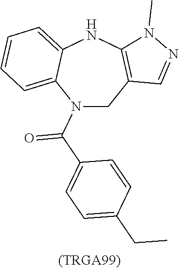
N1(C(=O)C2=CC=C(CC)C=C2)CC2=C(NC3=CC=CC=C13)N(C)N=C2
